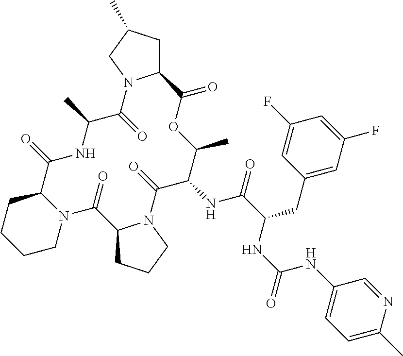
N12C(CCCC1)C(=O)NC(C)C(=O)N1C(CC(C)C1)C(=O)OC(C)C(NC(C(NC(NC1=CC=C(C)N=C1)=O)CC1=CC(F)=CC(F)=C1)=O)C(=O)N1C(C2=O)CCC1
